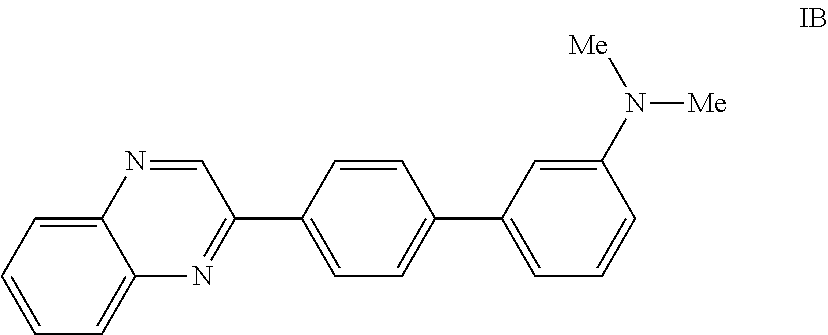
C12=CC=CC=C1N=C(C1=CC=C(C3=CC=CC(N([Me])[Me])=C3)C=C1)C=N2
